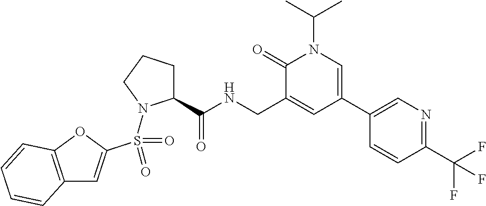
C12=C(OC(S(=O)(N3C(C(NCC4=CC(C5=CN=C(C(F)(F)F)C=C5)=CN(C(C)C)C4=O)=O)CCC3)=O)=C1)C=CC=C2
